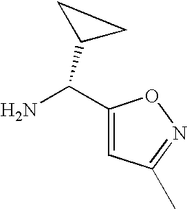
C1(C(N)C2CC2)=CC(C)=NO1
